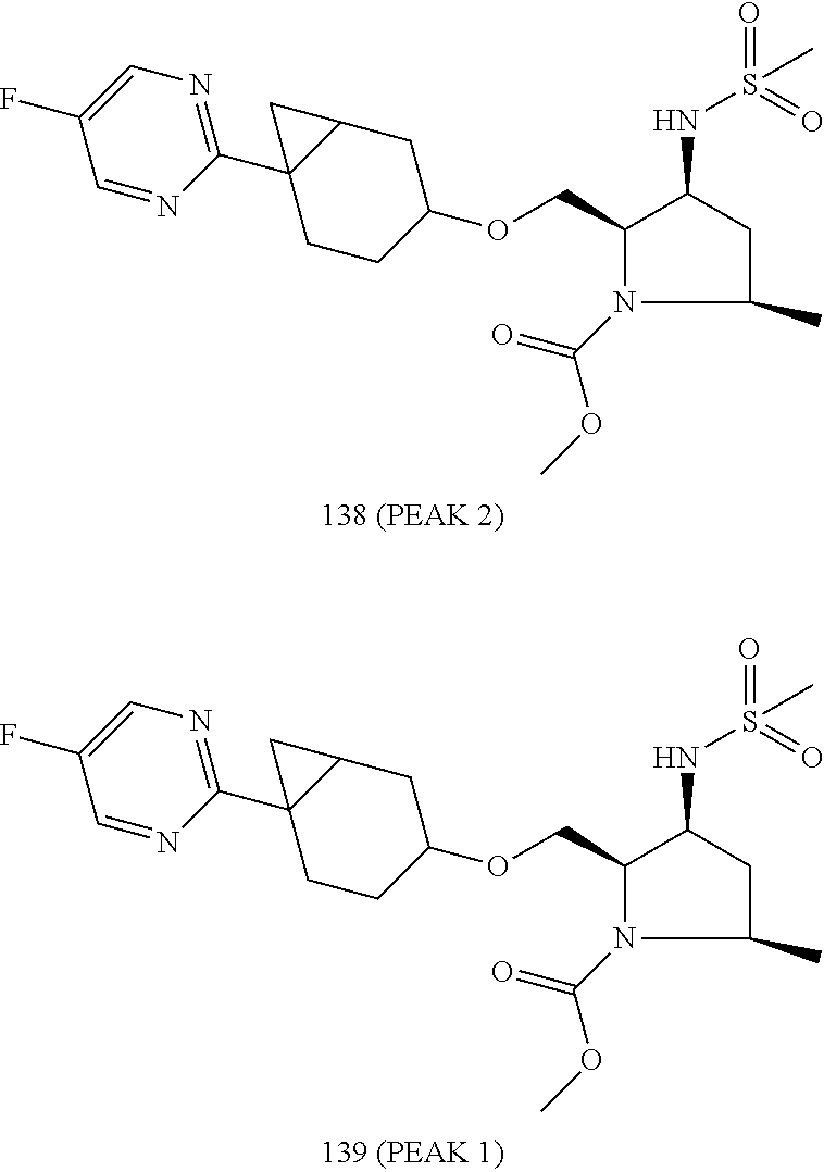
N1(C(=O)OC)C(COC2CC3C(C4=NC=C(F)C=N4)(CC2)C3)C(NS(=O)(=O)C)CC1C.N1(C(=O)OC)C(COC2CC3C(C4=NC=C(F)C=N4)(CC2)C3)C(NS(=O)(=O)C)CC1C
